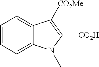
C1=CC=C2C(=C1)C([CO2Me])=C([CO2H])N2C
